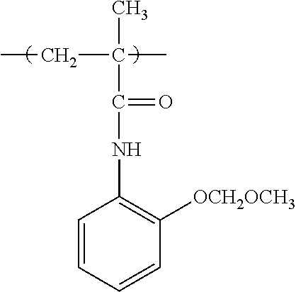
C1=CC=CC([OCH2OCH3])=C1NC(=O)C(C)(CC)C
